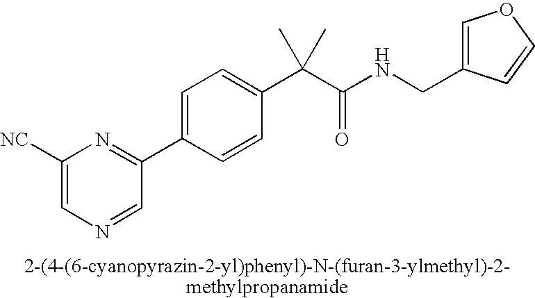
C1([NC])=CN=CC(C2=CC=C(C(C(NCC3=COC=C3)=O)(C)C)C=C2)=N1
